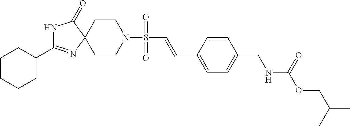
C1CN(S(C=CC2=CC=C(CNC(OCC(C)C)=O)C=C2)(=O)=O)CCC12N=C(C1CCCCC1)NC2=O
